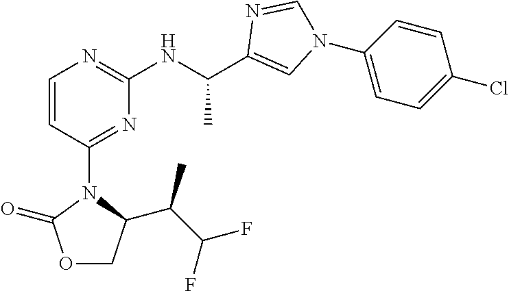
C1=CC(N2C(=O)OCC2C(C(F)F)C)=NC(NC(C2=CN(C3=CC=C(Cl)C=C3)C=N2)C)=N1
